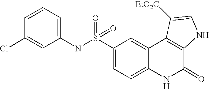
C1(N(S(C2=CC=C3C(=C2)C2=C(C(=O)N3)NC=C2[EtO2C])(=O)=O)C)=CC=CC(Cl)=C1
